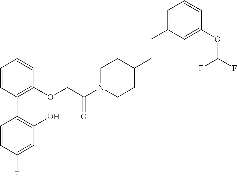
C1=CC(C2=C(O)C=C(F)C=C2)=C(OCC(N2CCC(CCC3=CC=CC(OC(F)F)=C3)CC2)=O)C=C1
